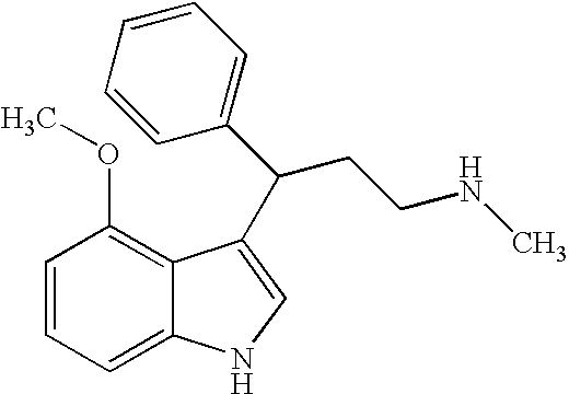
C1=CC=C2C(=C1OC)C(C(C1=CC=CC=C1)CCNC)=CN2
